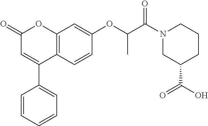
C12=C(C=CC(OC(C(N3CC(C(=O)O)CCC3)=O)C)=C1)C(C1=CC=CC=C1)=CC(=O)O2
